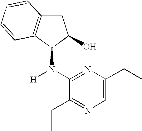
C1(N([H])C2C(O)CC3=C2C=CC=C3)=NC(CC)=CN=C1CC
